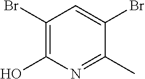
C1(Br)=C(O)N=C(C)C(Br)=C1
